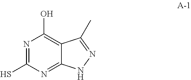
N1=C(S)N=C2C(=C1O)C(C)=NN2
